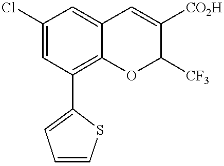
C12=C(C3=CC=CS3)C=C(Cl)C=C1C=C([CO2H])C([CF3])O2
